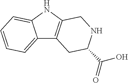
C12=CC=CC=C1NC1=C2CC(C(O)=O)NC1
